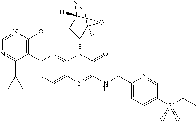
C1(C2=NC=C3C(=N2)N(C2CC4([H])CCC2([H])O4)C(=O)C(NCC2=CC=C(S(CC)(=O)=O)C=N2)=N3)=C(OC)N=CN=C1C1CC1
